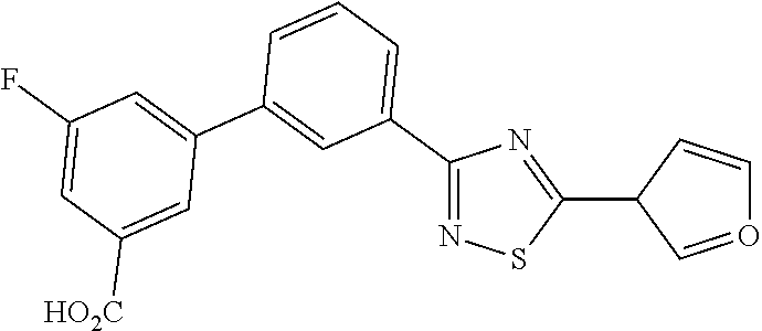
C1(C2=CC=CC(C3=CC(F)=CC([HO2C])=C3)=C2)=NSC(C2C=OC=C2)=N1
